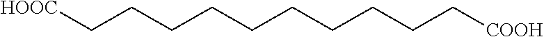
[HOOC]CCCCCCCCCC[COOH]
